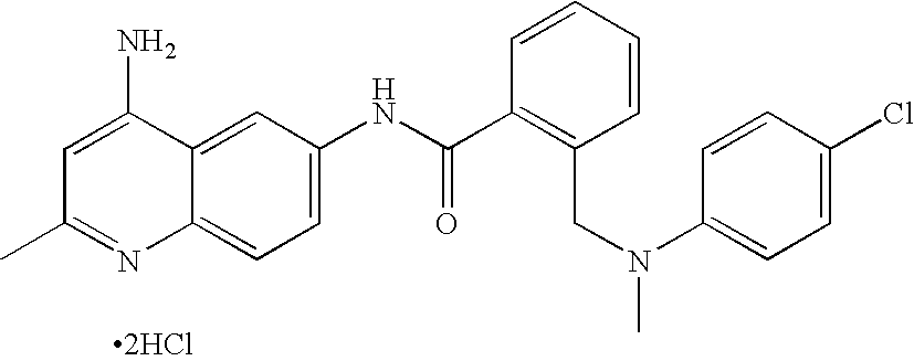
[2HCl].C12=CC=C(NC(C3=C(CN(C4=CC=C(Cl)C=C4)C)C=CC=C3)=O)C=C1C(N)=CC(C)=N2
